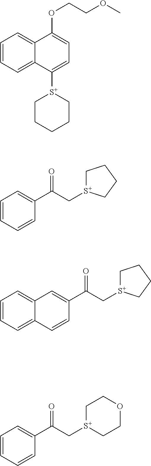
C1=C2C(=CC=C1)C(OCCOC)=CC=C2[S+]1CCCCC1.C1=CC=CC(C(C[S+]2CCCC2)=O)=C1.C12=CC=CC=C1C=CC(C(C[S+]1CCCC1)=O)=C2.C1=CC=CC(C(C[S+]2CCOCC2)=O)=C1
